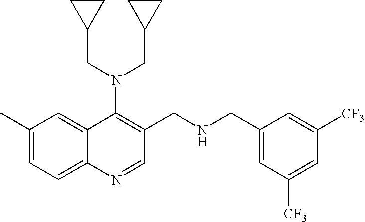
C1(C)=CC=C2C(=C1)C(N(CC1CC1)CC1CC1)=C(CNCC1=CC([CF3])=CC([CF3])=C1)C=N2
